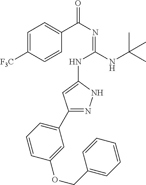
C1=C([F3C])C=CC(C(N=C(NC2=CC(C3=CC=CC(OCC4=CC=CC=C4)=C3)=NN2)NC(C)(C)C)=O)=C1
